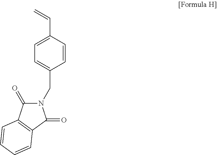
N1(CC2=CC=C(C=C)C=C2)C(=O)C2=C(C1=O)C=CC=C2
